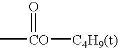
C[CO](=O)[C4H9(t)]
